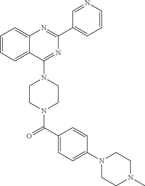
C1(C2=CC=CN=C2)=NC2=CC=CC=C2C(N2CCN(C(C3=CC=C(N4CCN(C)CC4)C=C3)=O)CC2)=N1
